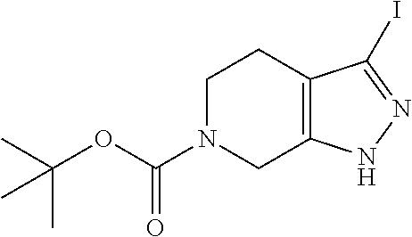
C12=C(C(I)=NN1)CCN(C(OC(C)(C)C)=O)C2
